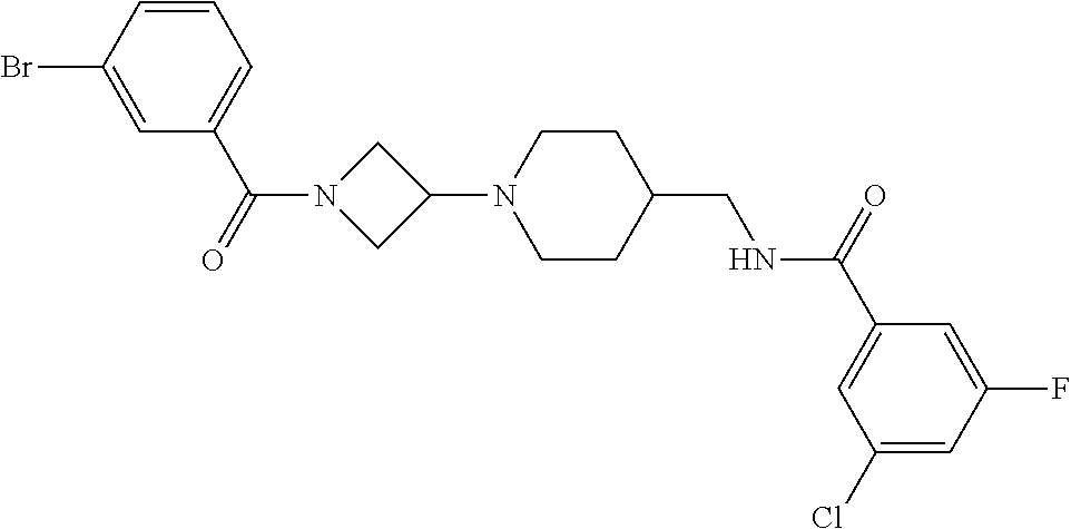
C1(N2CCC(CNC(C3=CC(Cl)=CC(F)=C3)=O)CC2)CN(C(=O)C2=CC=CC(Br)=C2)C1
